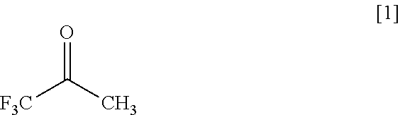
O=C(C)[F3C]
